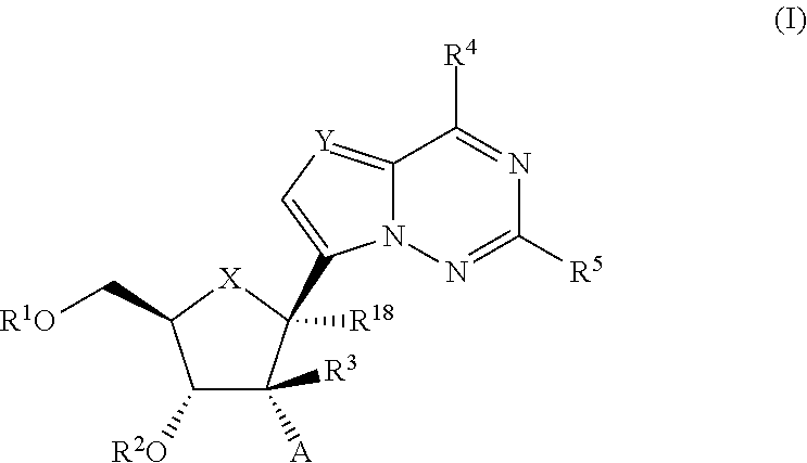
C1([R2O])C([A])([R3])C(C2=C[Y]=C3N2N=C([R5])N=C3[R4])([R18])[X]C1C[R1O]
